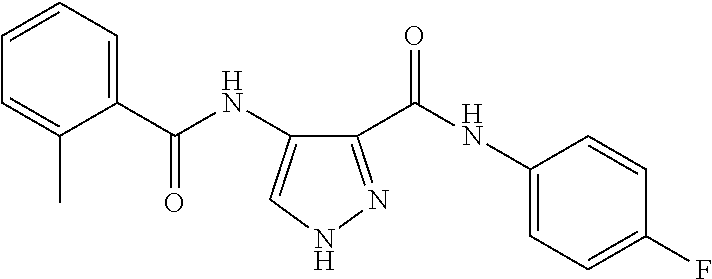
C1=C(C)C(C(NC2=CNN=C2C(NC2=CC=C(F)C=C2)=O)=O)=CC=C1
